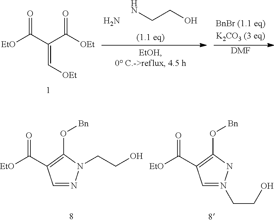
[EtO]C(C(C([OEt])=O)=C[OEt])=O.N.NCCO.[DMF].C1=NN(CCO)C(O[Bn])=C1C([EtO])=O.C1=N(CCO)NC(O[Bn])=C1C([EtO])=O
